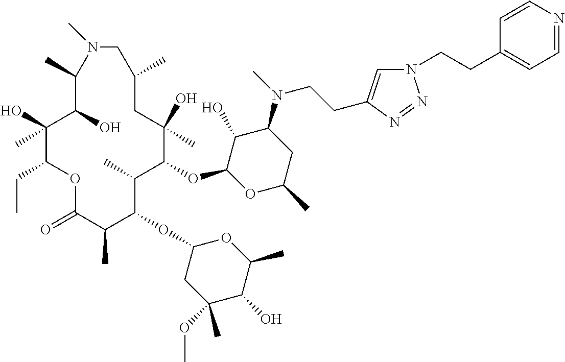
C1(O)C(OC2C(C)C(OC3CC(OC)(C)C(O)C(C)O3)C(C)C(=O)OC(CC)C(O)(C)C(O)C(C)N(C)CC(C)CC2(O)C)OC(C)CC1N(C)CCC1=CN(CCC2=CC=NC=C2)N=N1
